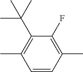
CC1=C(F)C(C(C)(C)C)=C(C)C=C1
